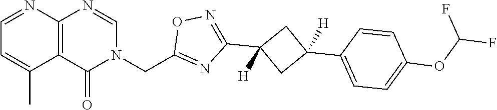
C12=C(C(=O)N(CC3=NC(C4([H])CC(C5=CC=C(OC(F)F)C=C5)([H])C4)=NO3)C=N1)C(C)=CC=N2
